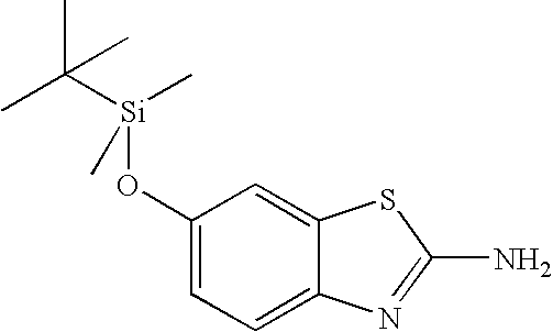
C1(O[Si](C(C)(C)C)(C)C)=CC=C2C(=C1)SC(N)=N2
